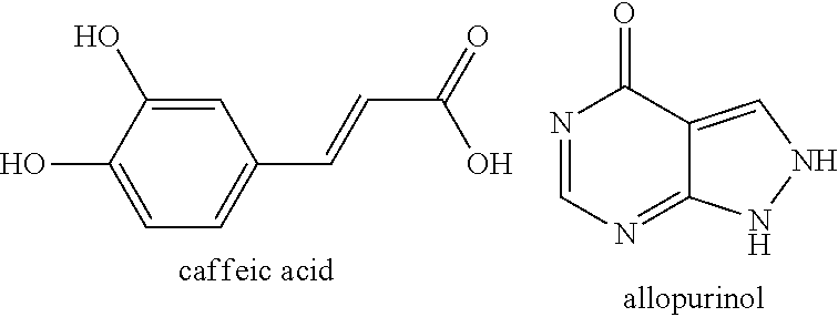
C1=C(O)C(O)=CC=C1C=CC(=O)O.N1=CN=C2C(=CNN2)C1=O
